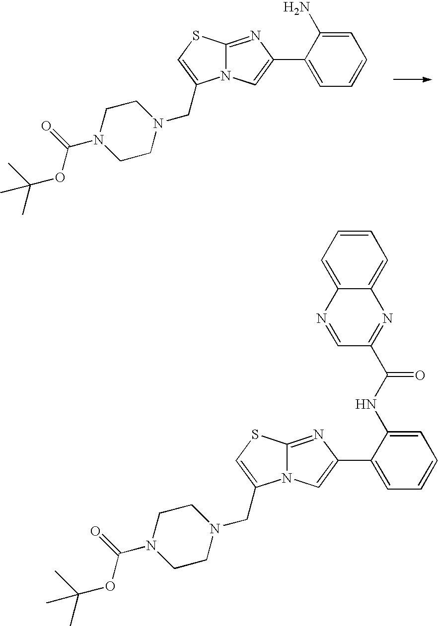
C12=NC(C3=CC=CC=C3N)=CN1C(CN1CCN(C(OC(C)(C)C)=O)CC1)=CS2.C12=NC(C3=CC=CC=C3NC(=O)C3=NC4=CC=CC=C4N=C3)=CN1C(CN1CCN(C(OC(C)(C)C)=O)CC1)=CS2
